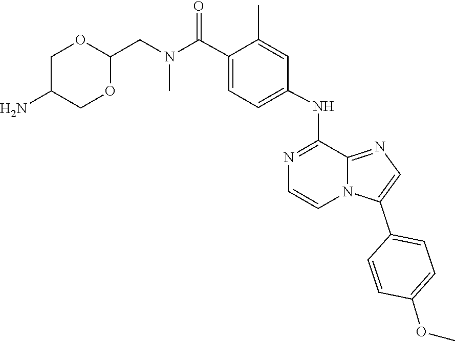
C1=C(C(N(CC2OCC(N)CO2)C)=O)C(C)=CC(NC2=NC=CN3C2=NC=C3C2=CC=C(OC)C=C2)=C1
